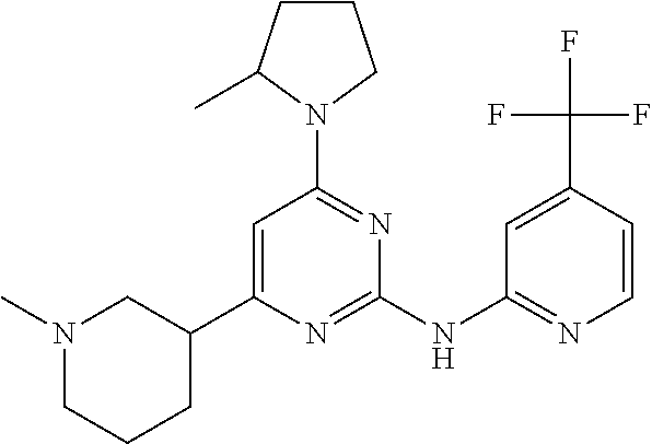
C1=C(C2CN(C)CCC2)N=C(NC2=NC=CC(C(F)(F)F)=C2)N=C1N1C(C)CCC1
